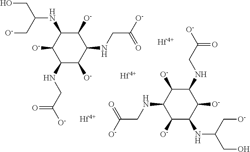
[Hf].[Hf].[Hf].O=C([O-])CNC1C([O-])C(NCC([O-])=O)C([O-])C(NC(CO)C[O-])C1[O-].OCC(NC1C([O-])C(NCC([O-])=O)C([O-])C(NCC([O-])=O)C1[O-])C[O-]
